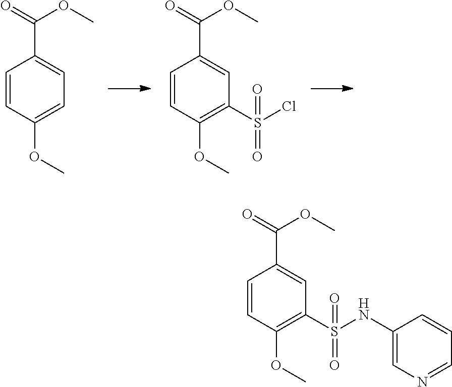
C1=CC(OC)=CC=C1C(=O)OC.C1=CC(OC)=C(S(Cl)(=O)=O)C=C1C(=O)OC.C1=CC(OC)=C(S(NC2=CN=CC=C2)(=O)=O)C=C1C(=O)OC
